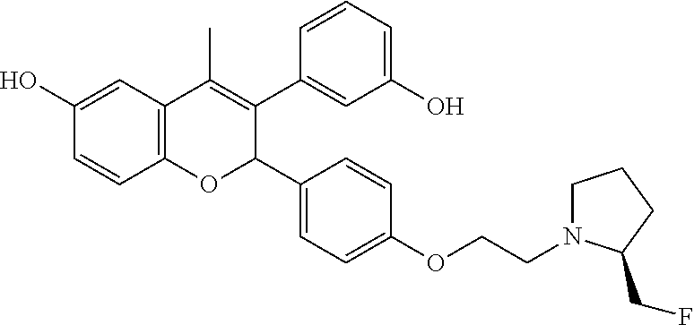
C12=C(C=C(O)C=C1)C(C)=C(C1=CC(O)=CC=C1)C(C1=CC=C(OCCN3CCCC3CF)C=C1)O2
